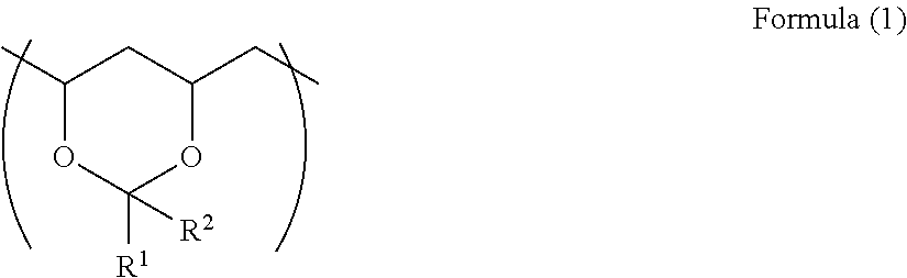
C1(C)OC([R1])([R2])OC(CC)C1
